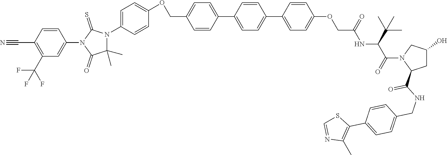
C1=CC(C2=CC=C(C3=CC=C(OCC(=O)NC(C(C)(C)C)C(N4C(C(=O)NCC5=CC=C(C6=C(C)N=CS6)C=C5)CC(O)C4)=O)C=C3)C=C2)=CC=C1COC1=CC=C(N2C(C)(C)C(=O)N(C3=CC(C(F)(F)F)=C(C#N)C=C3)C2=S)C=C1
